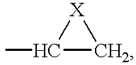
CC1C[X]1
